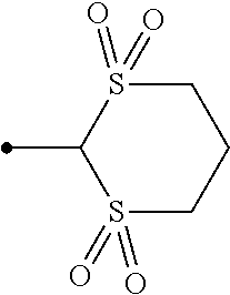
CC1S(=O)(=O)CCCS1(=O)=O
